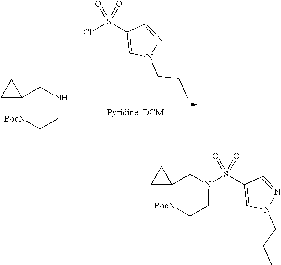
ClS(C1=CN(CCC)N=C1)(=O)=O.C12([BocN]CCNC1)CC2.C12([BocN]CCN(S(C3=CN(CCC)N=C3)(=O)=O)C1)CC2
